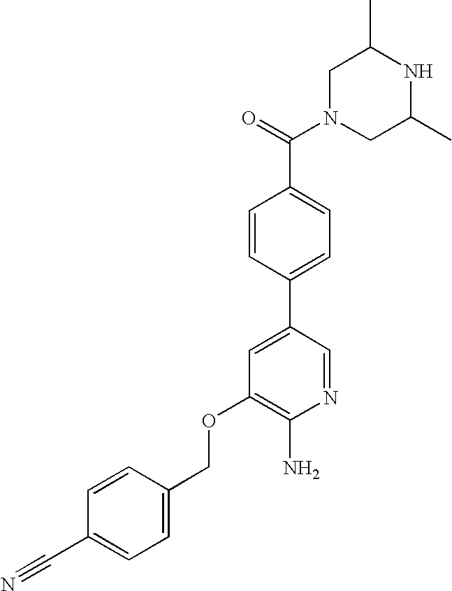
C1N(C(=O)C2=CC=C(C3=CC(OCC4=CC=C(C#N)C=C4)=C(N)N=C3)C=C2)CC(C)NC1C
